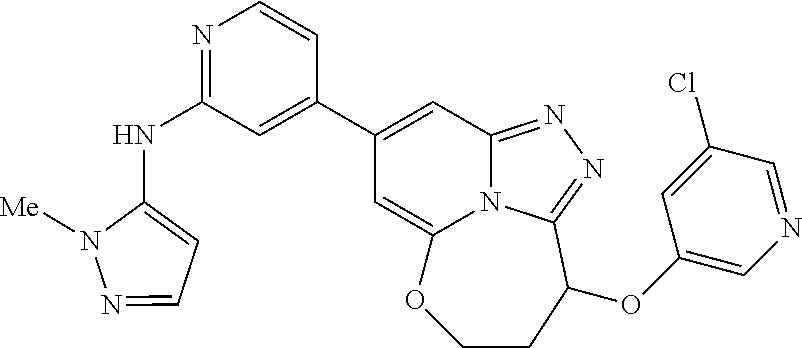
N(C1=NC=CC(C2=CC3=NN=C4N3C(=C2)OCCC4OC2=CN=CC(Cl)=C2)=C1)C1=CC=NN1[Me]
